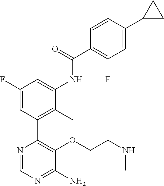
N(CCOC1=C(C2=C(C)C(NC(C3=C(F)C=C(C4CC4)C=C3)=O)=CC(F)=C2)N=CN=C1N)C
